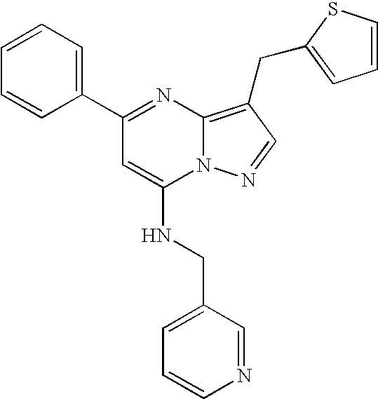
C1(C2=CC=CC=C2)=NC2=C(CC3=CC=CS3)C=NN2C(NCC2=CC=CN=C2)=C1
